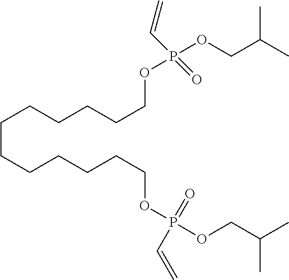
C(CCCCCCOP(OCC(C)C)(C=C)=O)CCCCCOP(OCC(C)C)(=O)C=C
